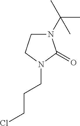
N1(C(C)(C)C)CCN(CCCCl)C1=O
